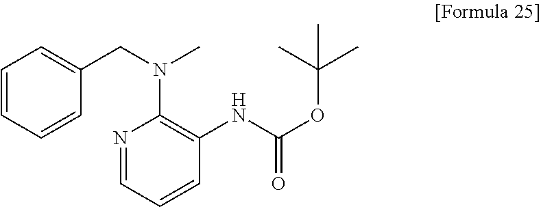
C1=CC=CC(CN(C)C2=C(NC(OC(C)(C)C)=O)C=CC=N2)=C1
